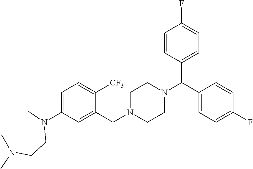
C1=C(N(C)CCN(C)C)C=C(CN2CCN(C(C3=CC=C(F)C=C3)C3=CC=C(F)C=C3)CC2)C([CF3])=C1
